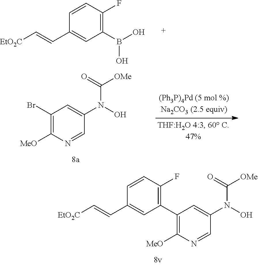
[EtO2C]C=CC1=CC(B(O)O)=C(F)C=C1.C1(Br)=C([MeO])N=CC(N(O)C(=O)[OMe])=C1.[EtO2C]C=CC1=CC(C2=C([MeO])N=CC(N(O)C(=O)[OMe])=C2)=C(F)C=C1
